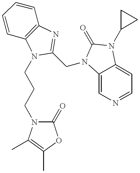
C1=CC2=C(C=C1)N=C(CN1C3=CN=CC=C3N(C3CC3)C1=O)N2CCCN1C(=O)OC(C)=C1C
